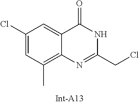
C1(Cl)=CC(C)=C2C(=C1)C(=O)NC(CCl)=N2
